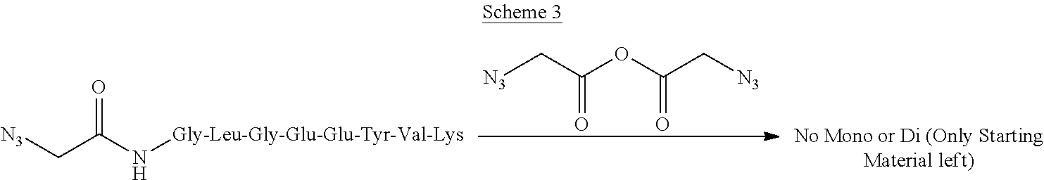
O=C(C[N3])OC(C[N3])=O.[N3]CC(N[Gly-Leu-Gly-Glu-Glu-Tyr-Val-Lys])=O
